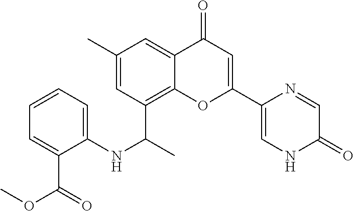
C12=C(C(C)NC3=CC=CC=C3C(=O)OC)C=C(C)C=C1C(=O)C=C(C1=CNC(=O)C=N1)O2
